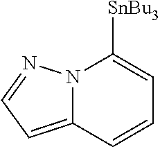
N12C(=CC=N1)C=CC=C2[SnBu3]
